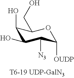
C1(O)C(O)C([N3])C([OUDP])OC1CO
